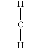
CC(C)([H])[H]
